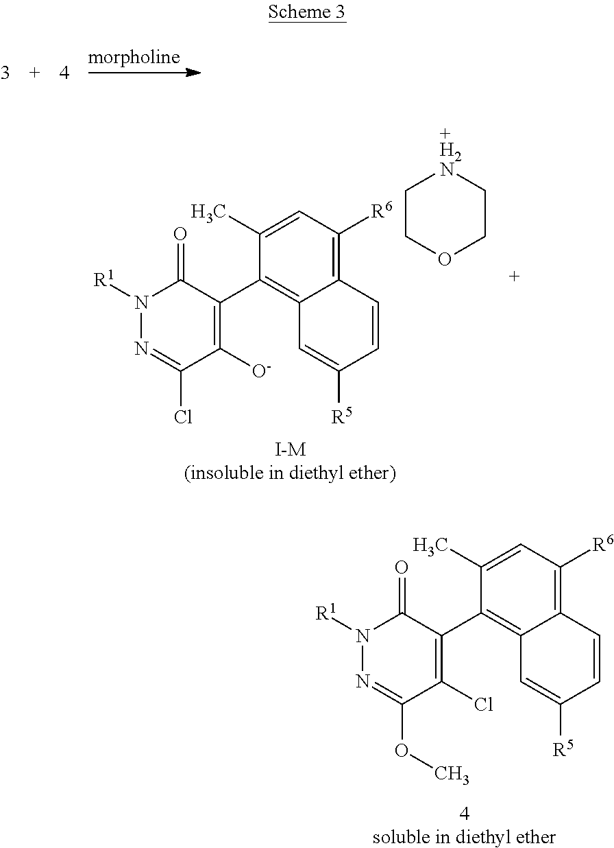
C1(Cl)=NN([R1])C(=O)C(C2=C3C(=C([R6])C=C2C)C=CC([R5])=C3)=C1[O-].C1COCC[+H2N]1.[I-M(insoluble in diethyl ether)].N1([R1])C(=O)C(C2=C3C(=C([R6])C=C2C)C=CC([R5])=C3)=C(Cl)C(OC)=N1.[4soluble in diethyl ether]
